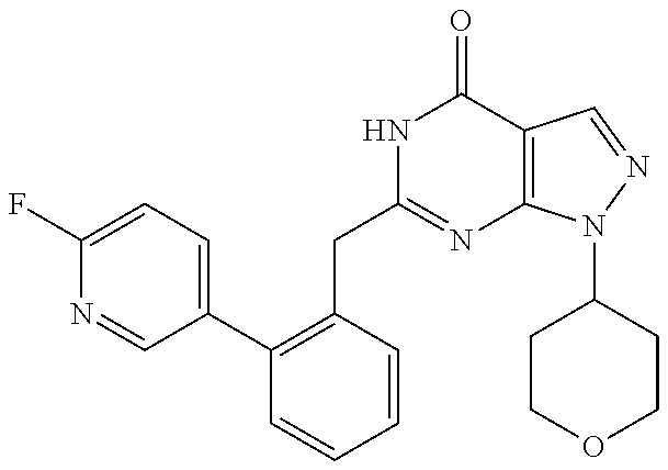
C1(C2=C(CC3=NC4=C(C(=O)N3)C=NN4C3CCOCC3)C=CC=C2)=CC=C(F)N=C1
